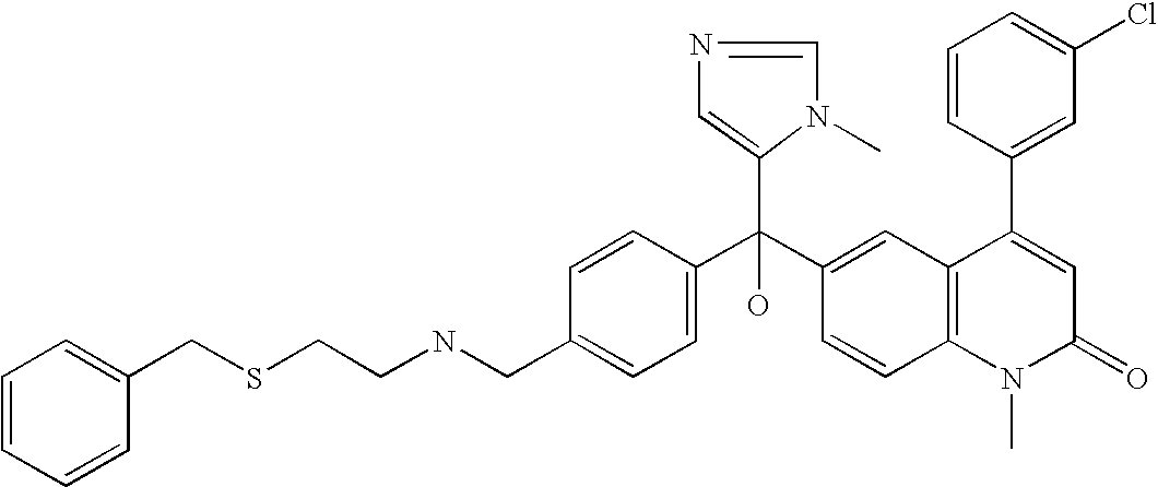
C1=C(CNCCSCC2=CC=CC=C2)C=CC(C(C2=CC3=C(C=C2)N(C)C(=O)C=C3C2=CC(Cl)=CC=C2)(C2=CN=CN2C)O)=C1
